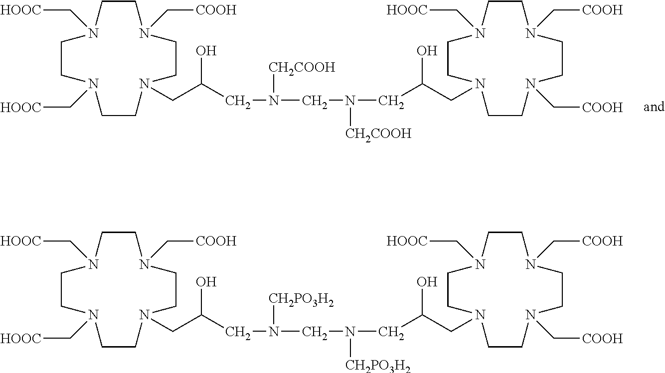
C1CN(C[COOH])CCN(CC(O)CN(CN(CC(O)CN2CCN(C[COOH])CCN(C[COOH])CCN(C[HOOC])CC2)[CH2COOH])[CH2COOH])CCN(C[HOOC])CCN1C[HOOC].C1CN(C[COOH])CCN(CC(O)CN(CN(CC(O)CN2CCN(C[COOH])CCN(C[COOH])CCN(C[HOOC])CC2)[CH2PO3H2])[CH2PO3H2])CCN(C[HOOC])CCN1C[HOOC]
